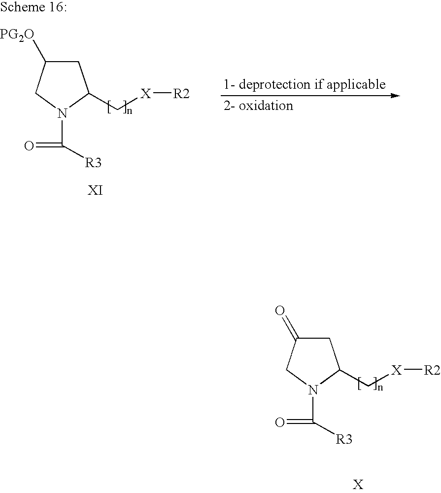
C1C(=O)CN(C([R3])=O)C1C[X][R2].C1C([PG2O])CN(C([R3])=O)C1C[X][R2]
